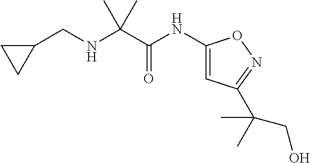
C1(NC(C(NCC2CC2)(C)C)=O)=CC(C(C)(C)CO)=NO1
